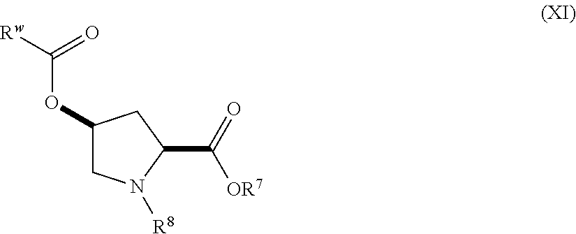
O(C1CN([R8])C(C(=O)[OR7])C1)C([Rw])=O
